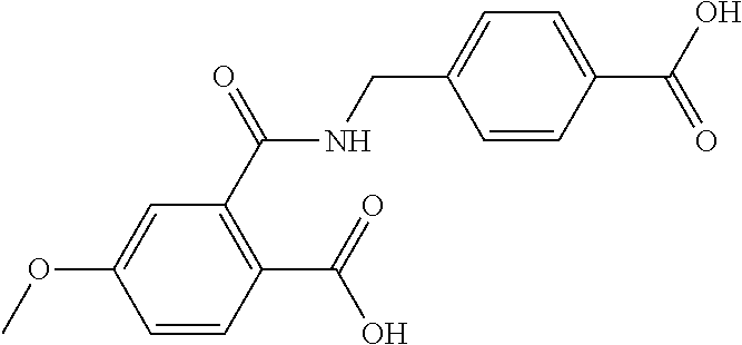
C(NC(C1=C(C(O)=O)C=CC(OC)=C1)=O)C1=CC=C(C(O)=O)C=C1
